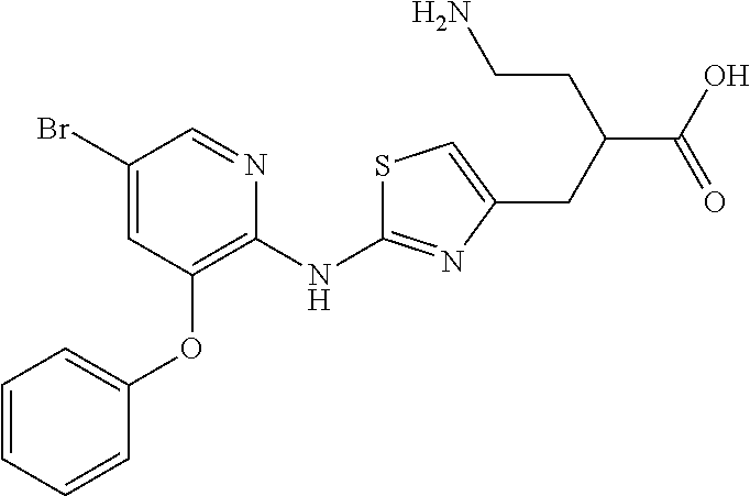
C1(Br)=CC(OC2=CC=CC=C2)=C(NC2=NC(CC(CCN)C(O)=O)=CS2)N=C1
